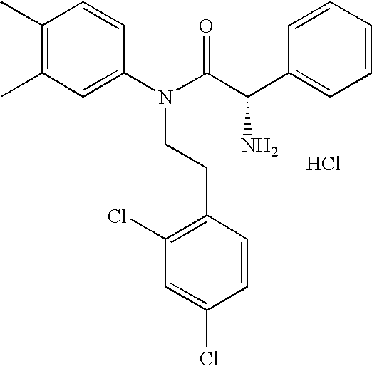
CC1=C(C)C=CC(N(C(=O)C(C2=CC=CC=C2)N)CCC2=C(Cl)C=C(Cl)C=C2)=C1.Cl
